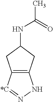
C12=C([*C]=NN1)CC(NC(C)=O)C2
